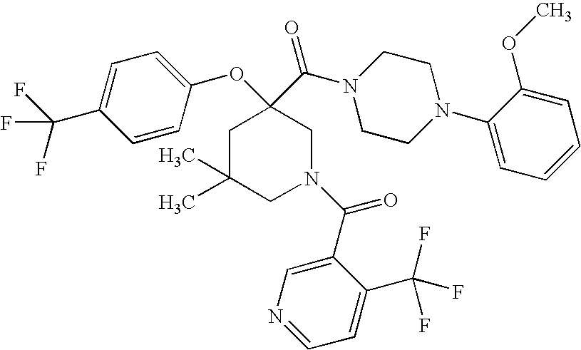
O(C1=CC=C(C(F)(F)F)C=C1)C1(C(N2CCN(C3=CC=CC=C3OC)CC2)=O)CC(C)(C)CN(C(C2=CN=CC=C2C(F)(F)F)=O)C1
